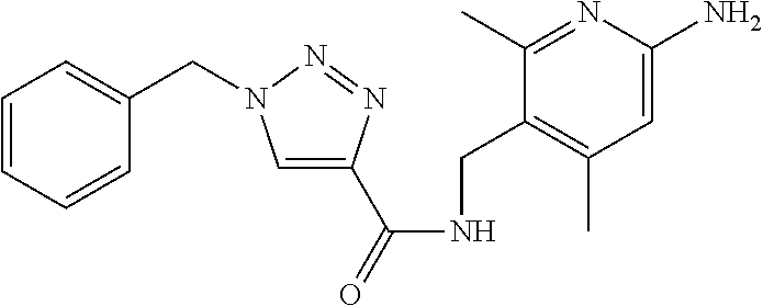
C1=C(N)N=C(C)C(CNC(C2=CN(CC3=CC=CC=C3)N=N2)=O)=C1C
